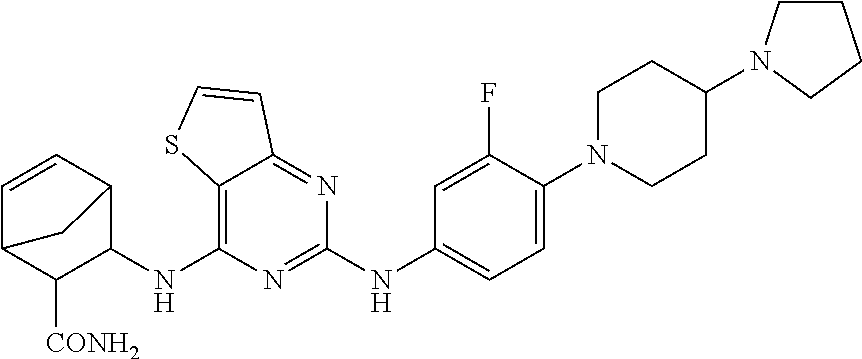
C12=C(NC3C4C=CC(C3[CONH2])C4)N=C(NC3=CC=C(N4CCC(N5CCCC5)CC4)C(F)=C3)N=C1C=CS2
